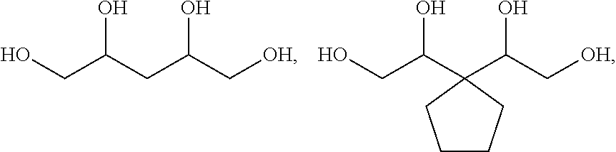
OCC(CC(C[OH])O)O.OCC(O)C1(C(C[OH])O)CCCC1
